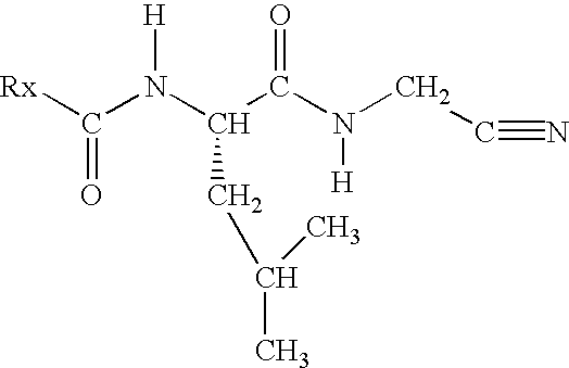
[Rx]C(N(C(C(N(CC#N)[H])=O)CC(C)C)[H])=O
